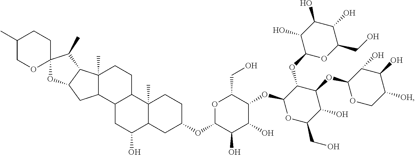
C1(C)COC2(CC1)C(C)C1C3(C)C(C4C(CC3)C3(C)C(C(O)C4)CC(OC4C(O)C(O)C(OC5OC(CO)C(O)C(OC6OCC([OH])C(O)C6O)C5OC5OC(CO)C(O)C(O)C5O)C(CO)O4)CC3)CC1O2
